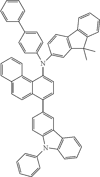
C1=CC2=CC=C3C(=C2C=C1)C(N(C1=CC=C(C2=CC=CC=C2)C=C1)C1=CC2=C(C4=C(C2(C)C)C=CC=C4)C=C1)=CC=C3C1=CC2=C(C=C1)N(C1=CC=CC=C1)C1=C2C=CC=C1
